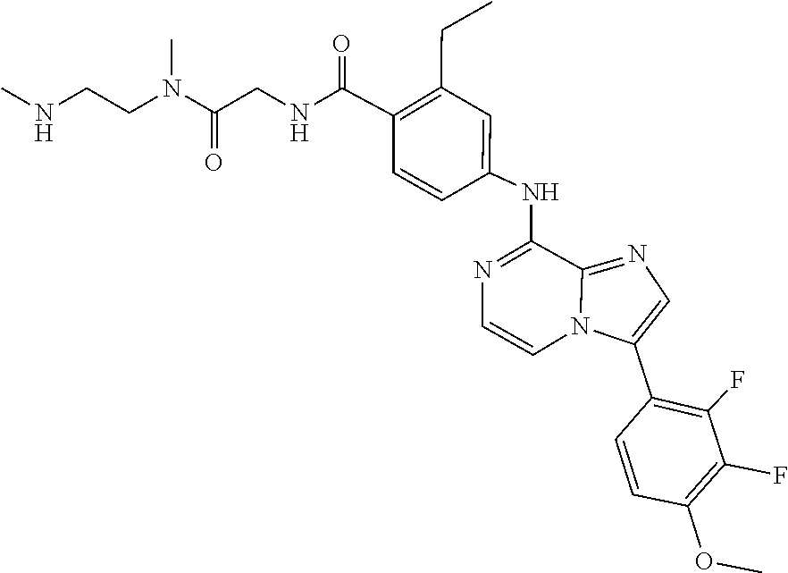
C1=CN2C(C3=C(F)C(F)=C(OC)C=C3)=CN=C2C(NC2=CC(CC)=C(C(=O)NCC(N(CCNC)C)=O)C=C2)=N1
